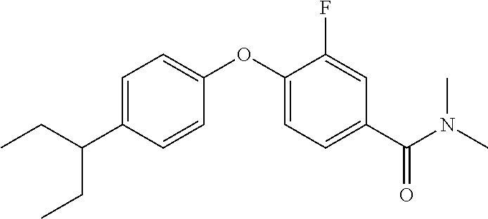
C1=C(C(CC)CC)C=CC(OC2=CC=C(C(N(C)C)=O)C=C2F)=C1
